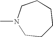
C1CCCCCN1C
